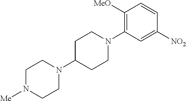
C1(N2CCN([Me])CC2)CCN(C2=C([MeO])C=CC([NO2])=C2)CC1
